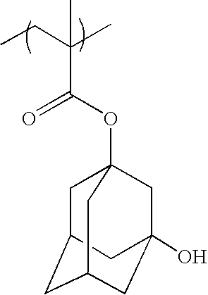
CCC(C)(C(OC12CC3CC(CC(O)(C1)C3)C2)=O)C
